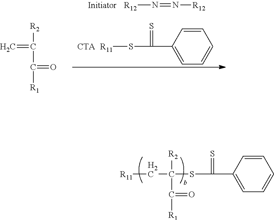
[R2]C(C([R1])=O)=C.C1(C(S[R11])=S)=CC=CC=C1.[R12]N=N[R12].C1(C(SC(C[R11])([R2])C([R1])=O)=S)=CC=CC=C1
